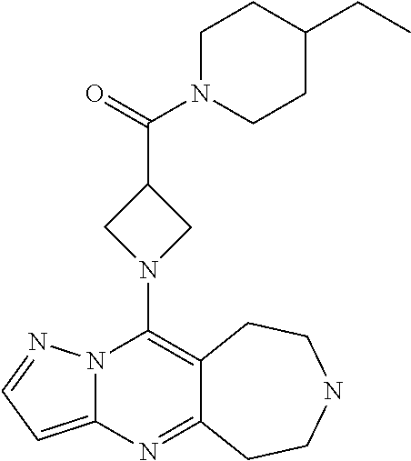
N12C(=CC=N1)N=C1C(=C2N2CC(C(=O)N3CCC(CC)CC3)C2)CCNCC1
